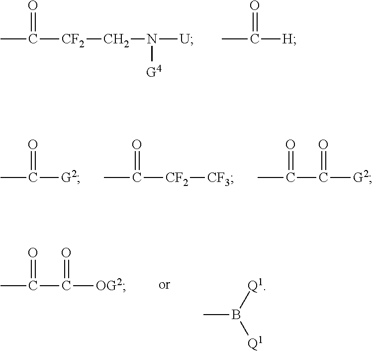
CC(=O)[CF2]CN([G4])[U].CC(=O)[H].CC(=O)[G2].CC(=O)[CF2][CF3].CC(=O)C([G2])=O.CC(=O)C([OG2])=O.CB([Q1])[Q1]
